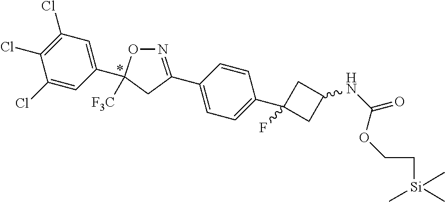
C1(Cl)=CC(C2([F3C])ON=C(C3=CC=C(C4(F)CC(NC(OCC[Si](C)(C)C)=O)C4)C=C3)C2)=CC(Cl)=C1Cl
